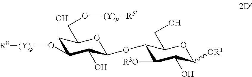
C1(O)C(O[(Y)p][R8])C(O)C(OC2C([R3O])C(O)C([OR1])OC2CO)OC1CO[(Y)p][R5]
